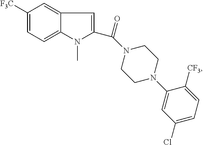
C1([F3C])=CC=C2C(=C1)C=C(C(N1CCN(C3=CC(Cl)=CC=C3[CF3])CC1)=O)N2C
